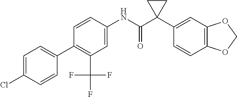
C1=C(NC(C2(C3=CC4=C(C=C3)OCO4)CC2)=O)C=CC(C2=CC=C(Cl)C=C2)=C1C(F)(F)F
